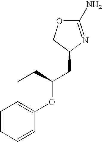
O1C(N)=NC(CC(OC2=CC=CC=C2)CC)C1
